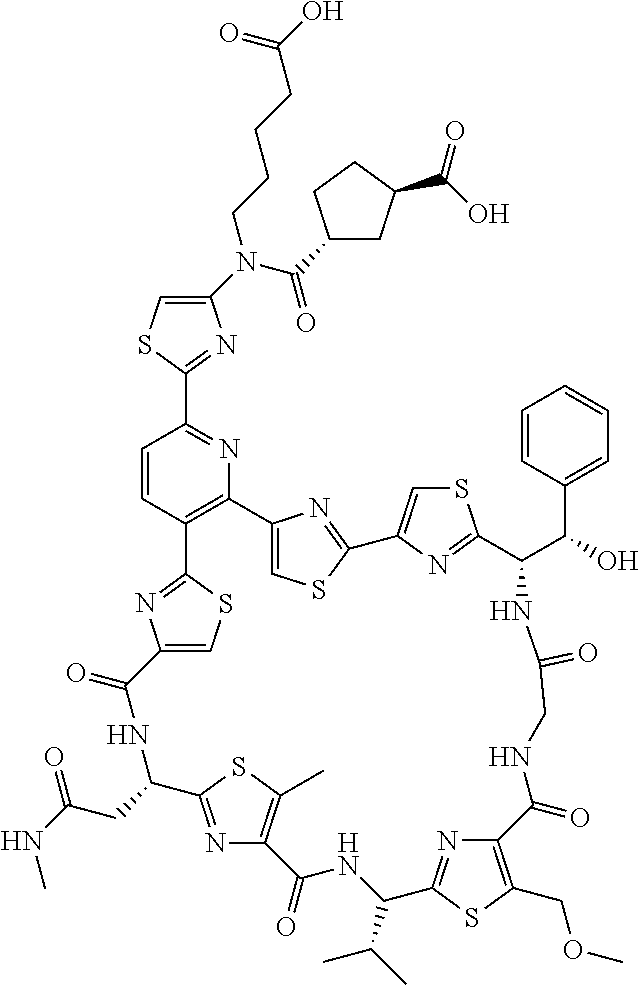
C1(N(C(=O)C2CC(C(O)=O)CC2)CCCCC(O)=O)=CSC(C2=NC3=C(C=C2)C2=NC(=CS2)C(=O)NC(CC(NC)=O)C2=NC(=C(C)S2)C(=O)NC(C(C)C)C2=NC(=C(COC)S2)C(=O)NCC(=O)NC(C(C2=CC=CC=C2)O)C2=NC(=CS2)C2=NC3=CS2)=N1
